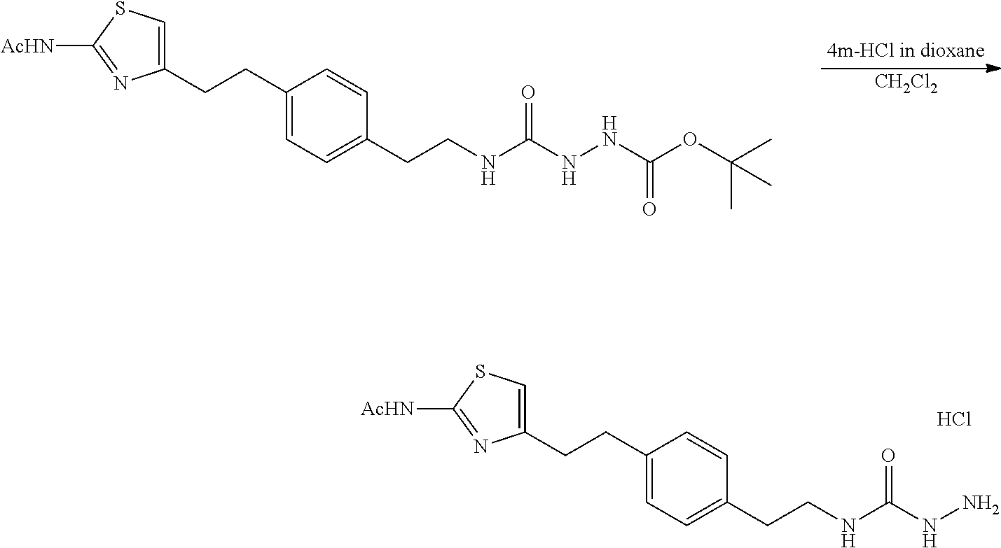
C1(CCC2=CC=C(CCNC(NN)=O)C=C2)=CSC([AcHN])=N1.Cl.C1(CCC2=CC=C(CCNC(NNC(OC(C)(C)C)=O)=O)C=C2)=CSC([AcHN])=N1.[CH2Cl2]
